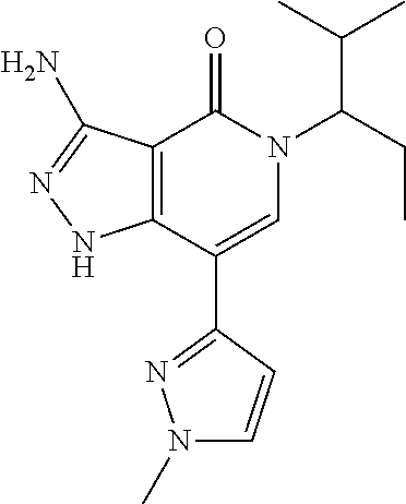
C12=C(C(C3=NN(C)C=C3)=CN(C(CC)C(C)C)C1=O)NN=C2N
